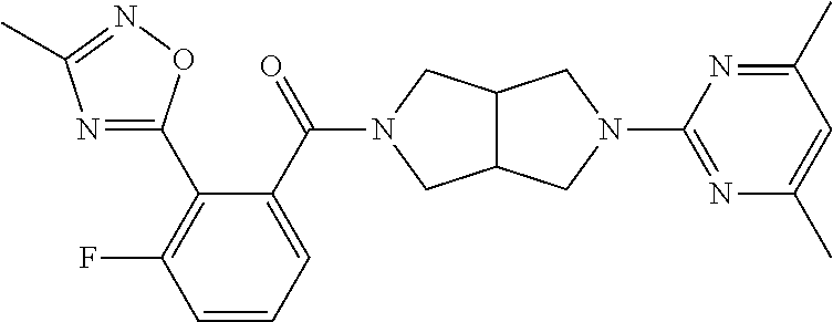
C1=CC=C(C(=O)N2CC3C(C2)CN(C2=NC(C)=CC(C)=N2)C3)C(C2=NC(C)=NO2)=C1F
